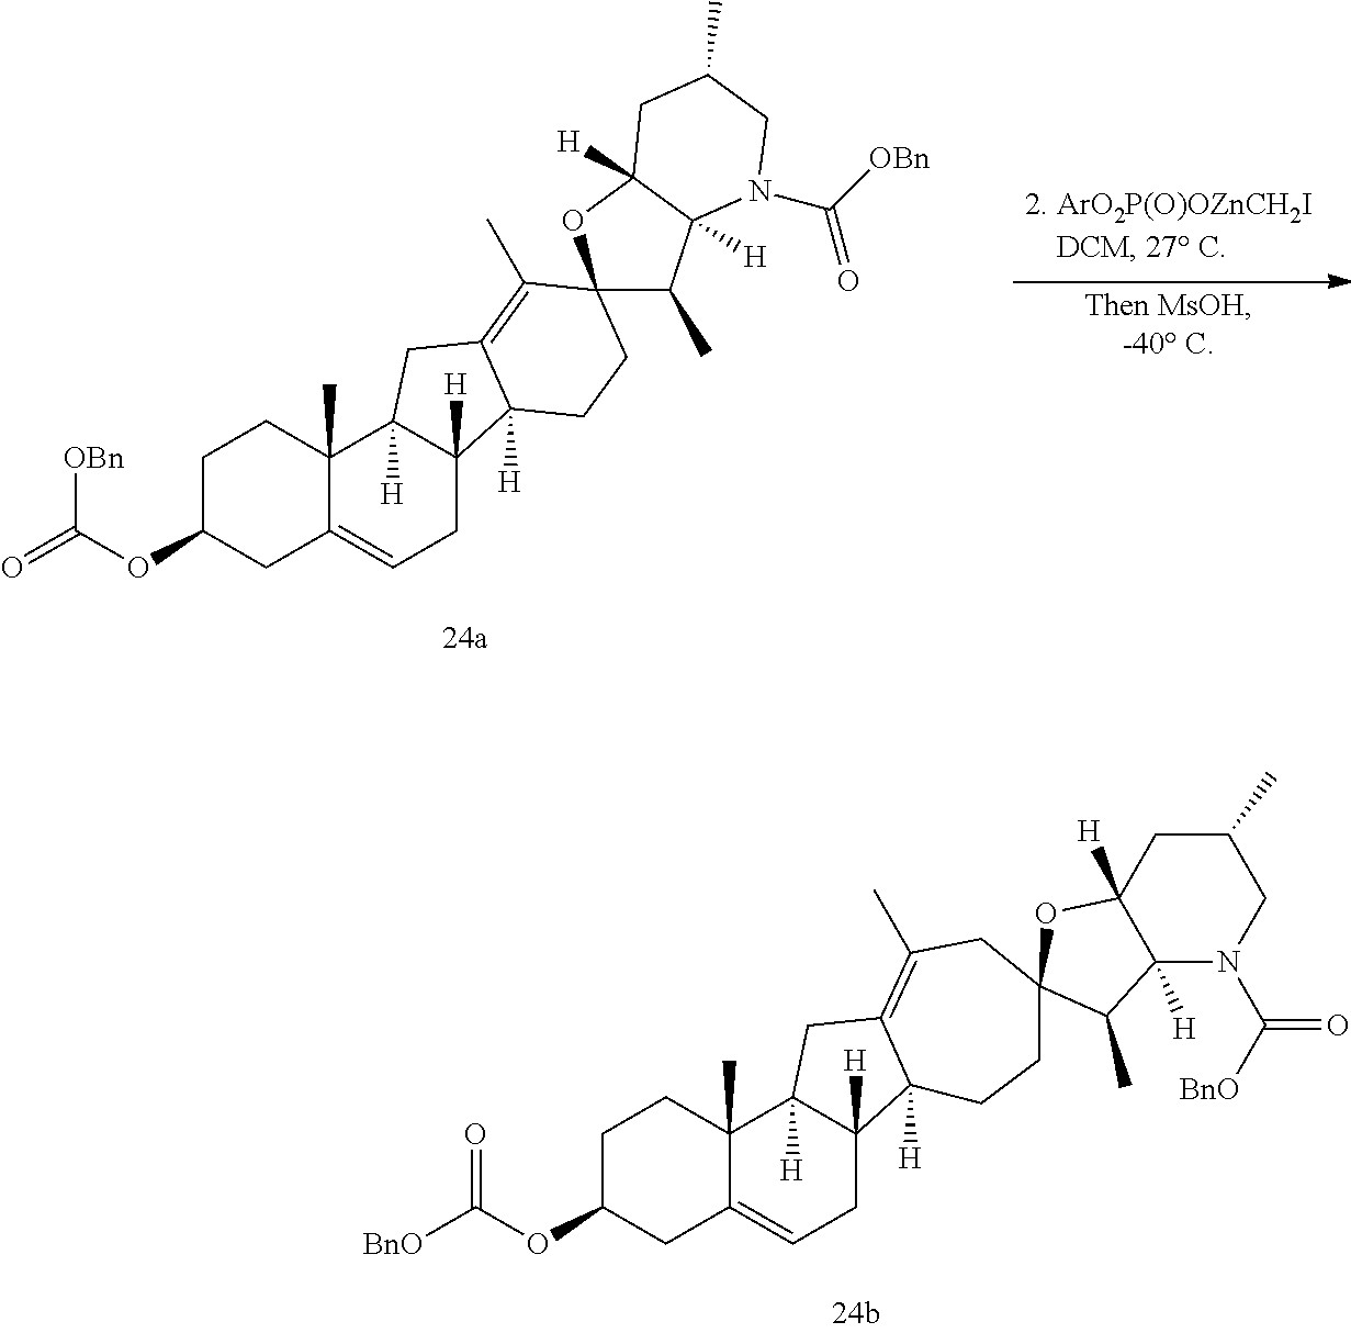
C1C(OC([OBn])=O)CC2=CCC3([H])C([H])(C2(C)C1)CC1=C(C)C2(CCC31[H])C(C)C1([H])C([H])(O2)CC(C)CN1C([OBn])=O.C1C(OC(=O)[BnO])CC2=CCC3([H])C([H])(C2(C)C1)CC1=C(C)CC2(CCC31[H])OC1([H])C([H])(C2C)N(C([BnO])=O)CC(C)C1
